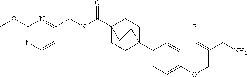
C1(C23CCC(C(NCC4=NC(OC)=NC=C4)=O)(CC2)CC3)=CC=C(OCC(CN)=CF)C=C1
